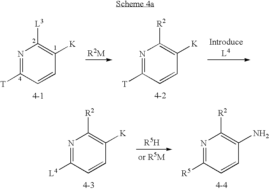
N1=C([T])C=CC([K])=C1[L3].N1=C([T])C=CC([K])=C1[R2].N1=C([L4])C=CC([K])=C1[R2].N1=C([R5])C=CC(N)=C1[R2]
